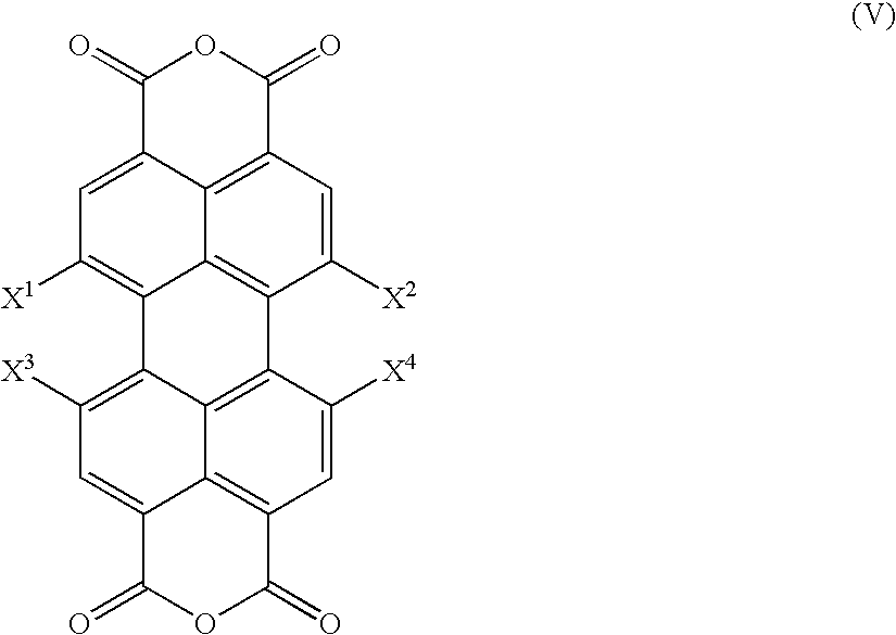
C1(=O)C2=CC([X1])=C3C4=C(C([X2])=CC(=C24)C(=O)O1)C1=C2C3=C([X3])C=C3C2=C(C=C1[X4])C(=O)OC3=O
